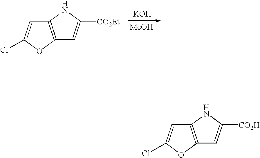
C12=C(OC(Cl)=C1)C=C([CO2Et])N2.[KOH].[MeOH].C12=C(OC(Cl)=C1)C=C([CO2H])N2
